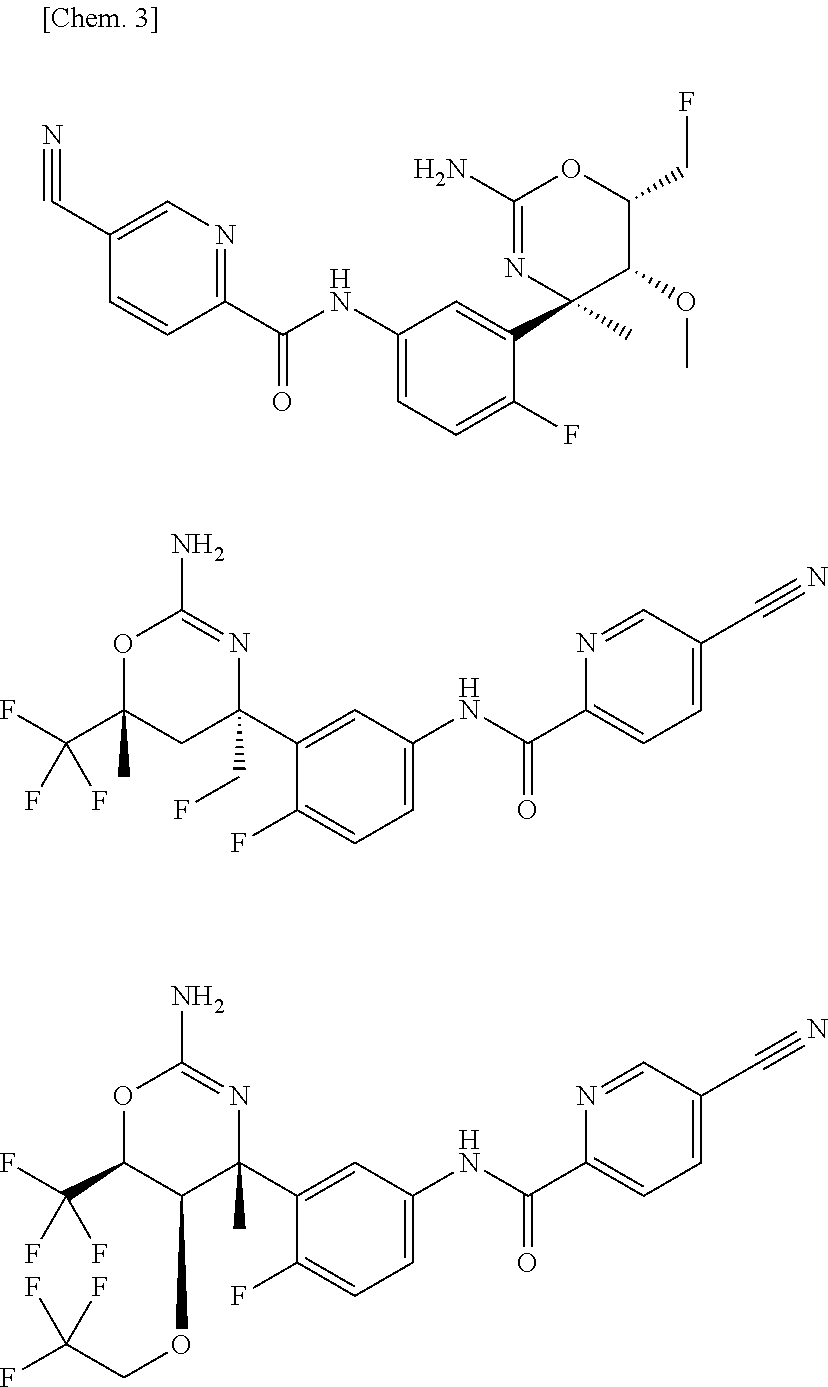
C1(N)=NC(C)(C2=CC(NC(C3=NC=C(C#N)C=C3)=O)=CC=C2F)C(OC)C(CF)O1.N1=C(N)OC(C(F)(F)F)(C)CC1(C1=CC(NC(C2=CC=C(C#N)C=N2)=O)=CC=C1F)CF.N1=C(N)OC(C(F)(F)F)C(OCC(F)(F)F)C1(C1=CC(NC(C2=CC=C(C#N)C=N2)=O)=CC=C1F)C
